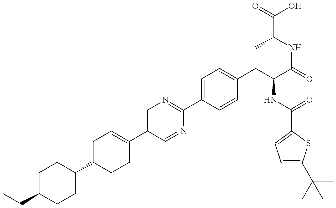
C(C1CCC(C2CCC(C3=CN=C(C4=CC=C(CC(NC(=O)C5=CC=C(C(C)(C)C)S5)C(=O)NC(C)C(O)=O)C=C4)N=C3)=CC2)CC1)C
